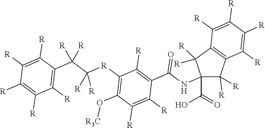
C1([R]C(C(C2=C([R])C([R])=C([R])C([R])=C2[R])([R])[R])([R])[R])=C(O[R3C])C([R])=C([R])C(C(NC2(C(O)=O)C([R])([R])C3=C(C2([R])[R])C([R])=C([R])C([R])=C3[R])=O)=C1[R]
